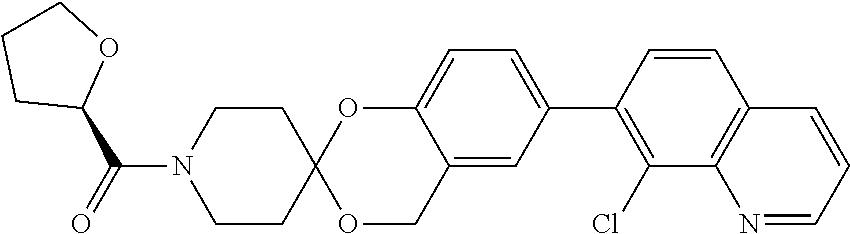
N1=CC=CC2=C1C(Cl)=C(C1=CC=C3C(=C1)COC1(O3)CCN(C(=O)C3OCCC3)CC1)C=C2
